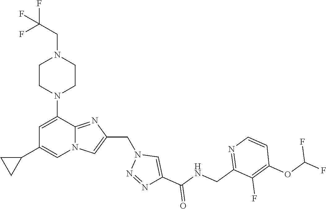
N12C(=NC(CN3N=NC(C(NCC4=NC=CC(OC(F)F)=C4F)=O)=C3)=C1)C(N1CCN(CC(F)(F)F)CC1)=CC(C1CC1)=C2
